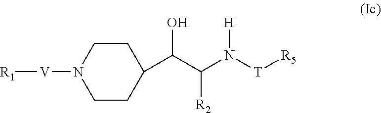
C1CN([V][R1])CCC1C(C(N([T][R5])[H])[R2])O
